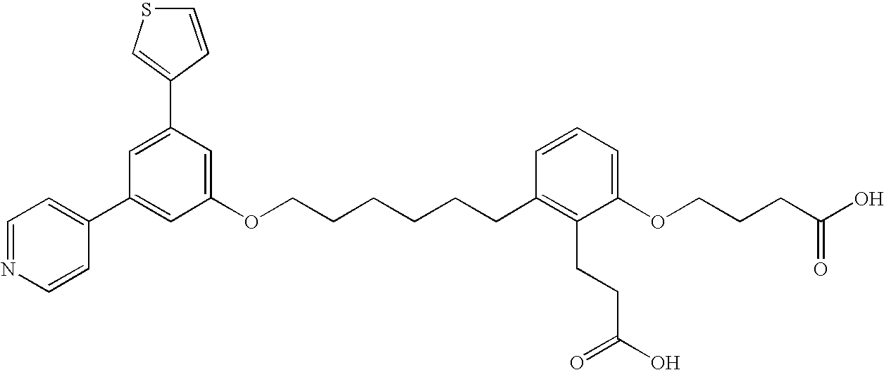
C1(C2=CC(C3=CC=NC=C3)=CC(OCCCCCCC3=C(CCC(O)=O)C(OCCCC(O)=O)=CC=C3)=C2)=CSC=C1
